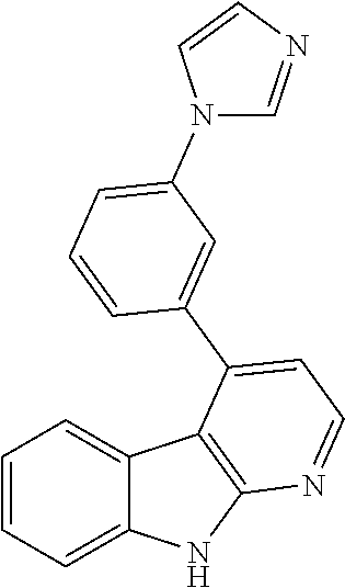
C1=CC=C2C(=C1)C1=C(N2)N=CC=C1C1=CC(N2C=NC=C2)=CC=C1
